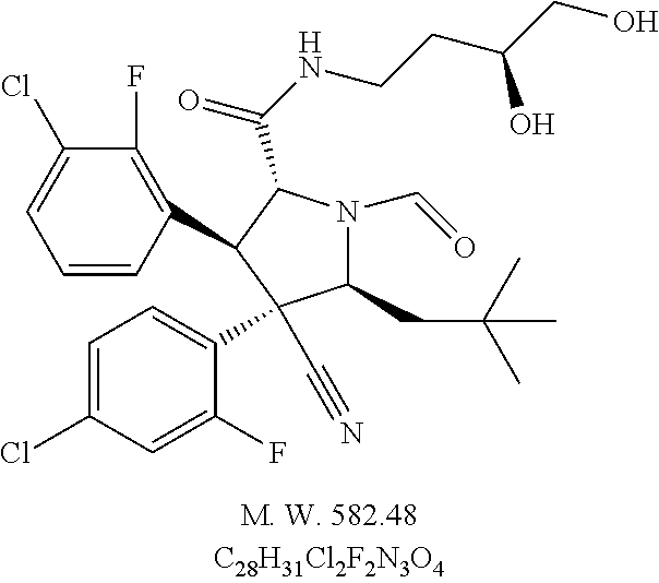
C1=CC(C2C(C(=O)NCCC(CO)O)N(C=O)C(CC(C)(C)C)C2(C2=CC=C(Cl)C=C2F)C#N)=C(F)C(Cl)=C1
